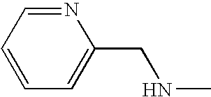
N1=CC=CC=C1CNC
